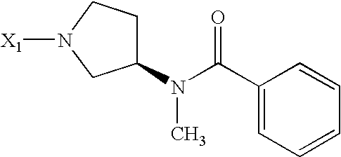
C1(N(C(C2=CC=CC=C2)=O)C)CCN([X1])C1
